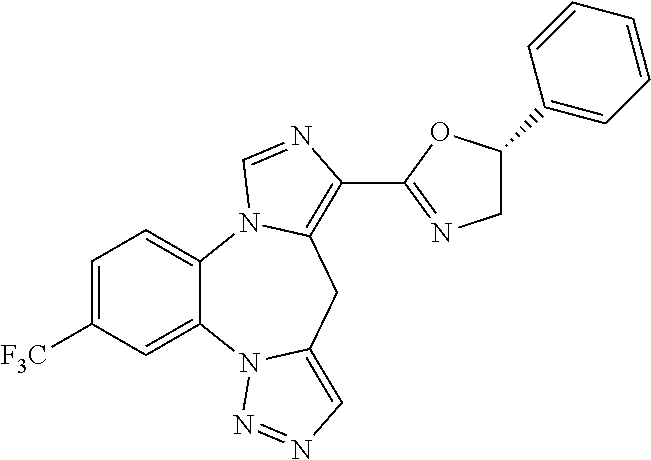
C1=C([F3C])C=C2C(=C1)N1C(=C(C3=NCC(C4=CC=CC=C4)O3)N=C1)CC1=CN=NN21
